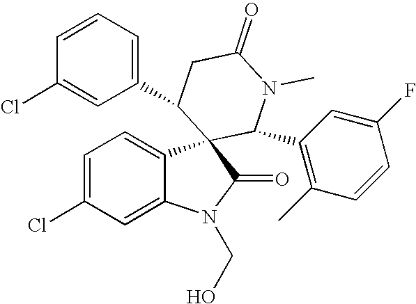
C1=C(Cl)C=C2C(=C1)C1(C(=O)N2CO)C(C2=C(C)C=CC(F)=C2)N(C)C(=O)CC1C1=CC=CC(Cl)=C1
